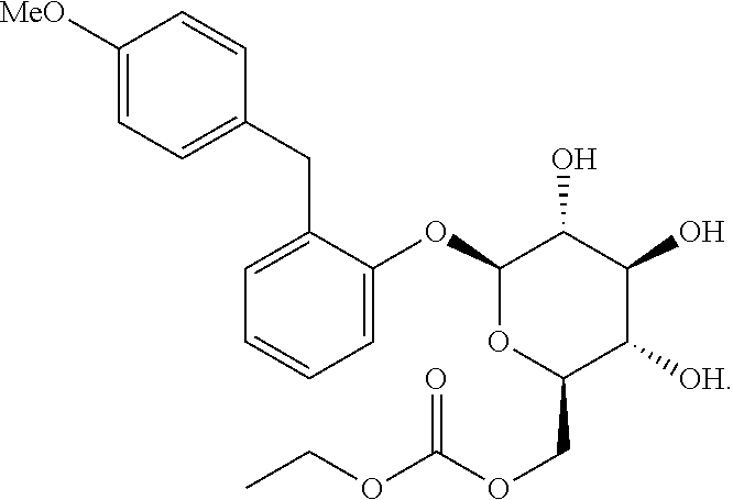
C1([MeO])=CC=C(CC2=CC=CC=C2OC2OC(COC(OCC)=O)C([OH])C(O)C2O)C=C1
